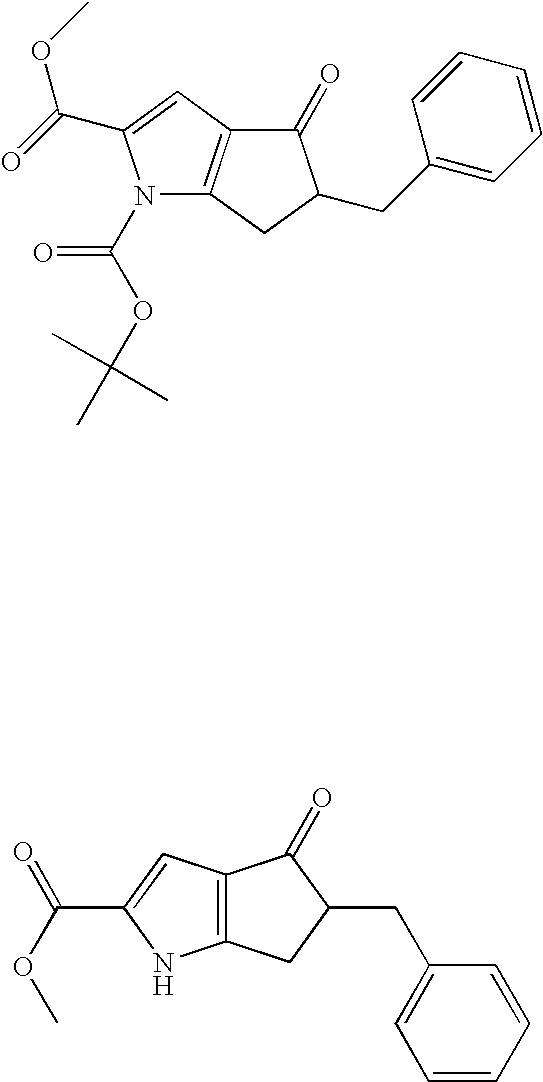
N1(C(OC(C)(C)C)=O)C2=C(C=C1C(=O)OC)C(=O)C(CC1=CC=CC=C1)C2.C12=C(C=C(C(OC)=O)N1)C(=O)C(CC1=CC=CC=C1)C2
